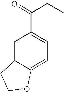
C1=C2C(=CC=C1C(=O)CC)OCC2
